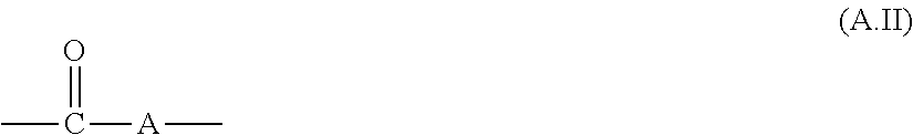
CC([A]C)=O
